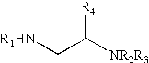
[R1HN]CC([NR2R3])[R4]
